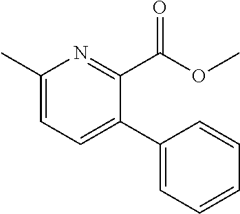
C1(C)=CC=C(C2=CC=CC=C2)C(C(OC)=O)=N1
